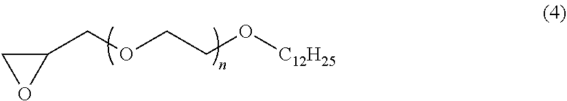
C1(COCCO[C12H25])CO1
